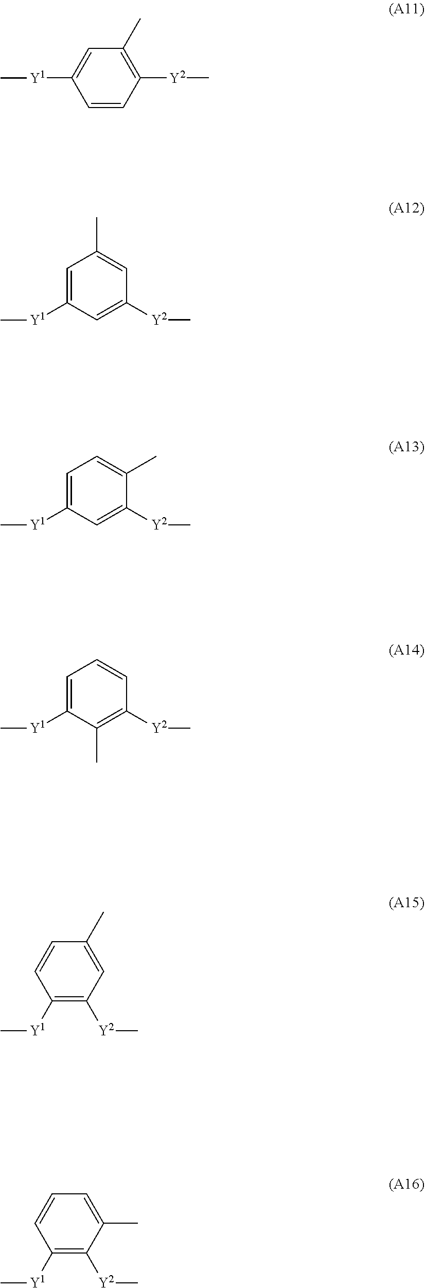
C1=CC([Y2]C)=C(C)C=C1[Y1]C.C1=C([Y1]C)C=C([Y2]C)C=C1C.C1=C([Y1]C)C=C([Y2]C)C(C)=C1.C1=C([Y1]C)C(C)=C([Y2]C)C=C1.C1([Y1]C)=C([Y2]C)C=C(C)C=C1.C1([Y1]C)=C([Y2]C)C(C)=CC=C1
